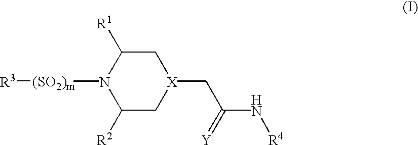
C1([R1])N([(SO2)m][R3])C([R2])C[X](CC(N[R4])=[Y])C1
